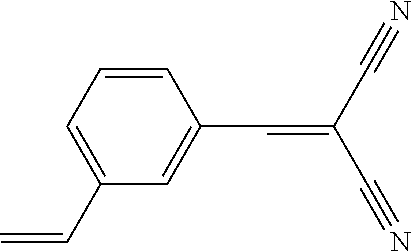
C1=CC(C=C(C#N)C#N)=CC(C=C)=C1
